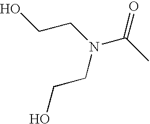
OCCN(C(C)=O)CCO
